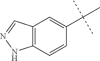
C12=C(C=NN1)C=C(C(C)(C)C)C=C2
